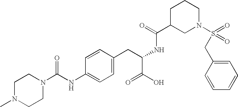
C1N(C)CCN(C(NC2=CC=C(CC(NC(C3CN(S(CC4=CC=CC=C4)(=O)=O)CCC3)=O)C(O)=O)C=C2)=O)C1
